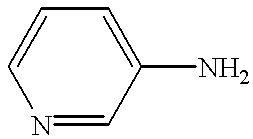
N1=CC(N)=CC=C1
